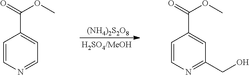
C1=CN=CC=C1C(=O)OC.[(NH4)2S2O8].C1=CN=C(CO)C=C1C(=O)OC
